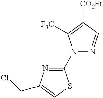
N1(C2=NC(CCl)=CS2)N=CC([CO2Et])=C1[F3C]
